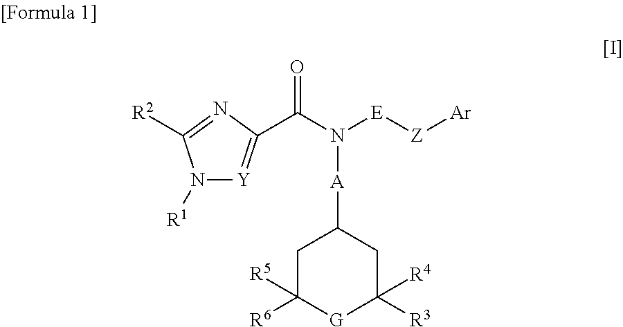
O=C(N([E][Z][Ar])[A]C1CC([R5])([R6])[G]C([R4])([R3])C1)C1=[Y]N([R1])C([R2])=N1
